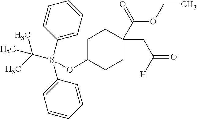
[Si](C1=CC=CC=C1)(C1=CC=CC=C1)(C(C)(C)C)OC1CCC(CC(=O)[H])(C(=O)OCC)CC1
